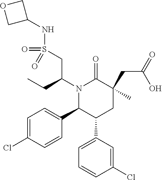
C1=C(C2CC(C)(CC(=O)O)C(=O)N(C(CC)CS(NC3COC3)(=O)=O)C2C2=CC=C(Cl)C=C2)C=C(Cl)C=C1
